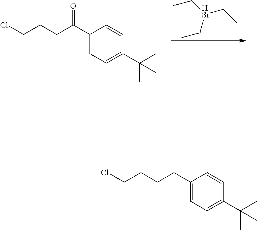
C1(C(CCCCl)=O)=CC=C(C(C)(C)C)C=C1.[HSi](CC)(CC)CC.C1(CCCCCl)=CC=C(C(C)(C)C)C=C1
